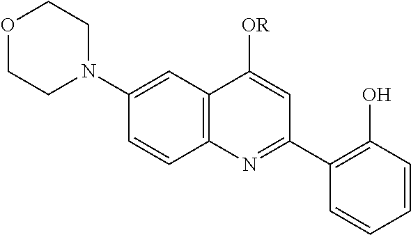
C12=C(C=C(N3CCOCC3)C=C1)C([OR])=CC(C1=C(O)C=CC=C1)=N2
